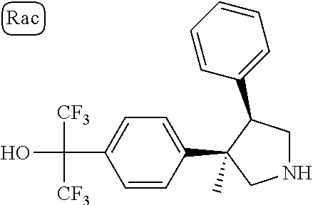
C(C1=CC=C(C2(C)CNCC2C2=CC=CC=C2)C=C1)(O)([CF3])[CF3]
